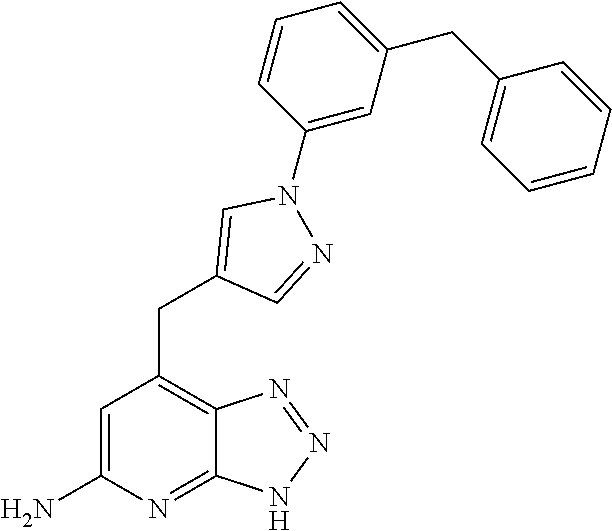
C1=C(N)N=C2C(=C1CC1=CN(C3=CC(CC4=CC=CC=C4)=CC=C3)N=C1)N=NN2
